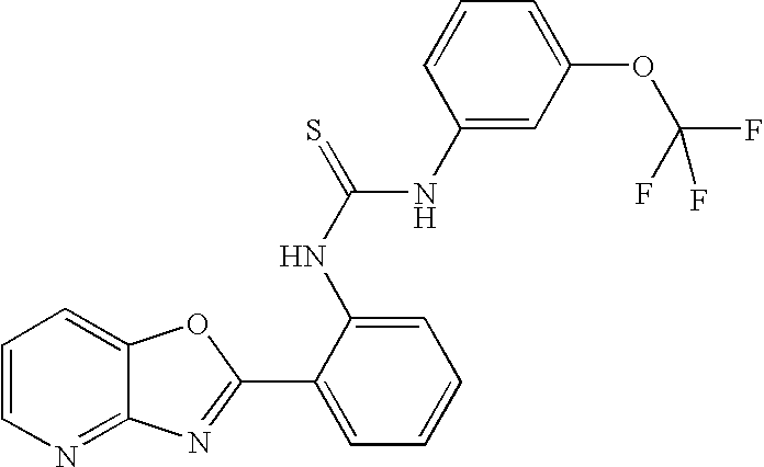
C12=NC=CC=C1OC(C1=CC=CC=C1NC(=S)NC1=CC(OC(F)(F)F)=CC=C1)=N2
